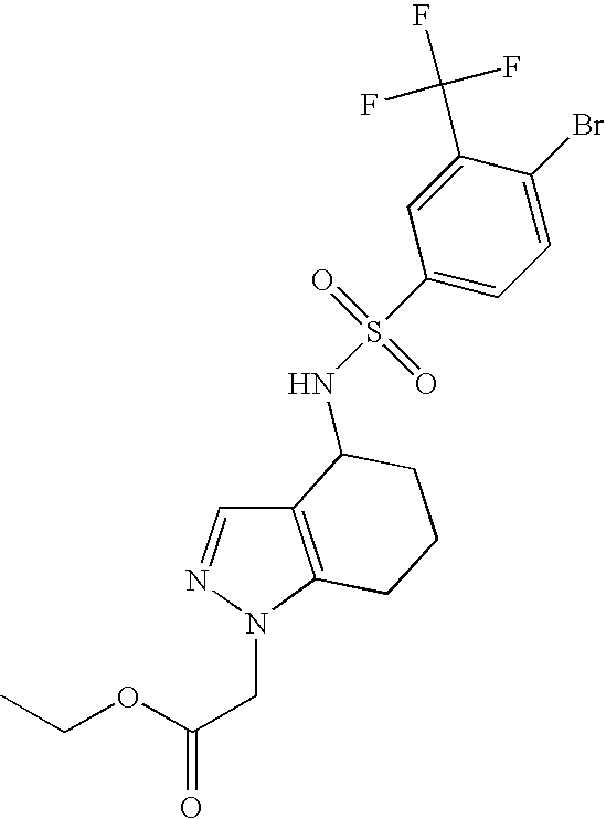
C12=C(N(CC(=O)OCC)N=C1)CCCC2NS(=O)(=O)C1=CC=C(Br)C(C(F)(F)F)=C1
